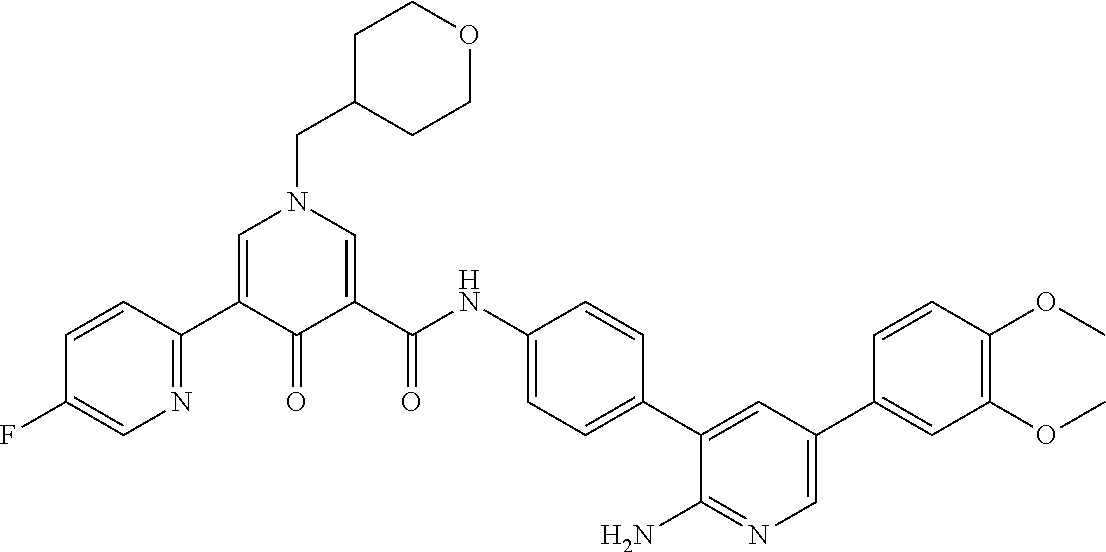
C1=CC(C2=CN(CC3CCOCC3)C=C(C(NC3=CC=C(C4=CC(C5=CC(OC)=C(OC)C=C5)=CN=C4N)C=C3)=O)C2=O)=NC=C1F
